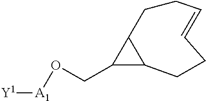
[Y1][A1]OCC1C2CCC=CCCC21
